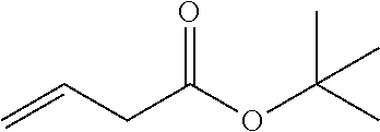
O=C(OC(C)(C)C)CC=C
